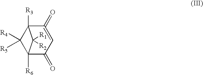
C12([R6])C(=O)C=C(=O)C([R3])(C1([R4])[R5])C2([R1])[R2]
